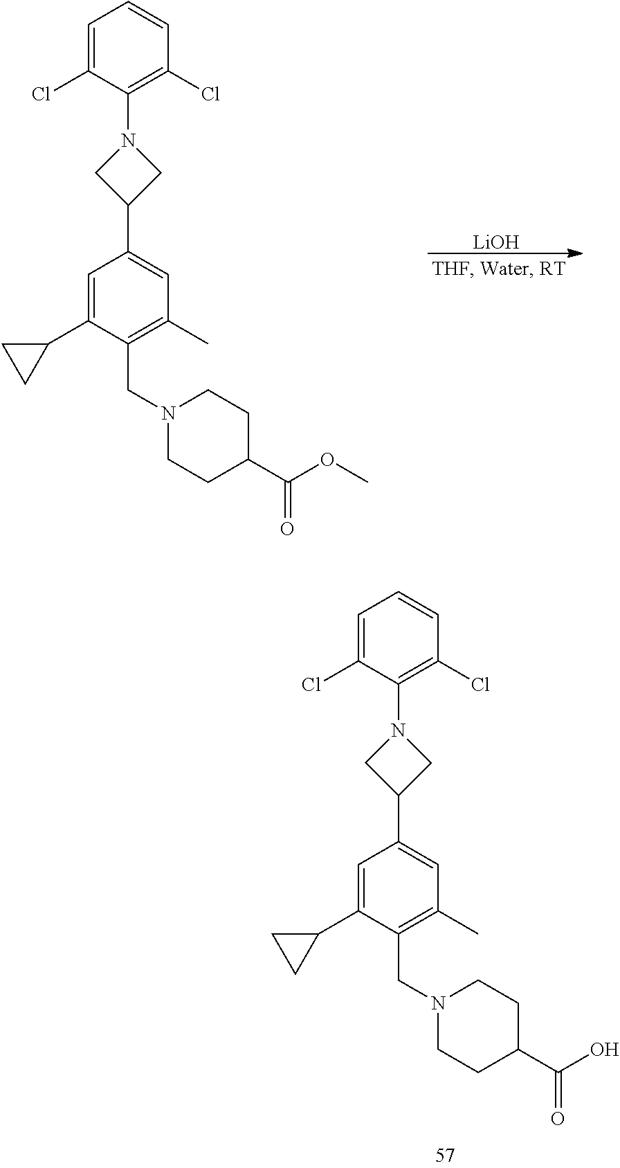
C1=C(Cl)C(N2CC(C3=CC(C)=C(CN4CCC(C(OC)=O)CC4)C(C4CC4)=C3)C2)=C(Cl)C=C1.[LiOH].C1=C(Cl)C(N2CC(C3=CC(C)=C(CN4CCC(C(O)=O)CC4)C(C4CC4)=C3)C2)=C(Cl)C=C1
